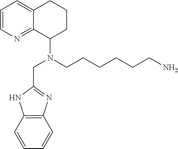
C1=CN=C2C(=C1)CCCC2N(CCCCCCN)CC1=NC2=C(N1)C=CC=C2
